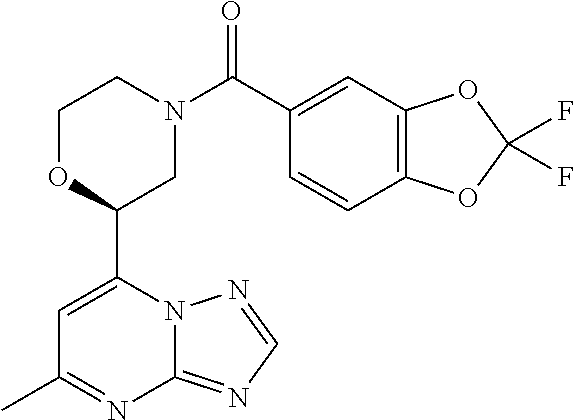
N12C(=NC=N1)N=C(C)C=C2C1CN(C(=O)C2=CC3=C(C=C2)OC(F)(F)O3)CCO1
